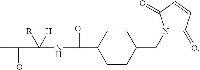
CC(=O)C([R])([H])NC(=O)C1CCC(CN2C(=O)C=CC2=O)CC1
